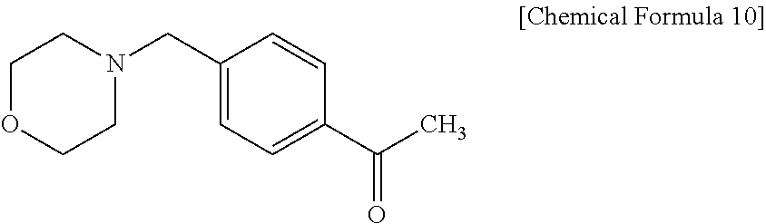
C1(CN2CCOCC2)=CC=C(C(C)=O)C=C1
